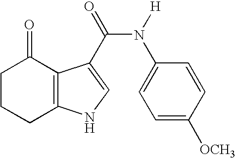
C1CCC2=C(C1=O)C(C(N(C1=CC=C([OCH3])C=C1)[H])=O)=CN2
